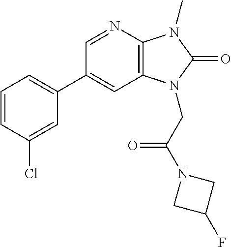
C1(C2=CC=CC(Cl)=C2)=CC2=C(N=C1)N(C)C(=O)N2CC(N1CC(F)C1)=O
